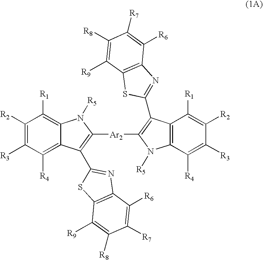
C12=C([R1])C([R2])=C([R3])C([R4])=C1C(C1=NC3=C(S1)C([R9])=C([R8])C([R7])=C3[R6])=C([Ar2]C1=C(C3=NC4=C(S3)C([R9])=C([R8])C([R7])=C4[R6])C3=C(N1[R5])C([R4])=C([R3])C([R2])=C3[R1])N2[R5]
